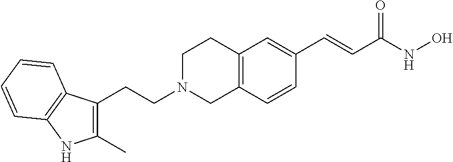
C12=C(C=CC(C=CC(NO)=O)=C1)CN(CCC1=C(C)NC3=C1C=CC=C3)CC2
